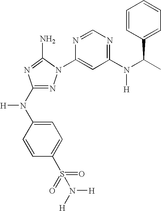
N1=C(N(C2=CC=C(S(=O)(=O)N([H])[H])C=C2)[H])N=C(N)N1C1=CC(N(C(C)C2=CC=CC=C2)[H])=NC=N1
